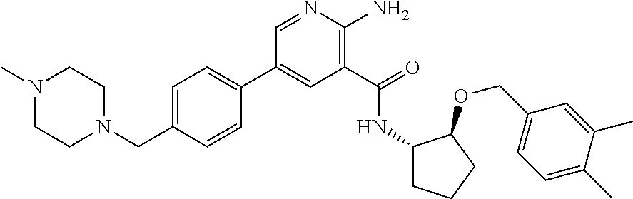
C1(C2=CC=C(CN3CCN(C)CC3)C=C2)=CC(C(=O)NC2CCCC2OCC2=CC=C(C)C(C)=C2)=C(N)N=C1
